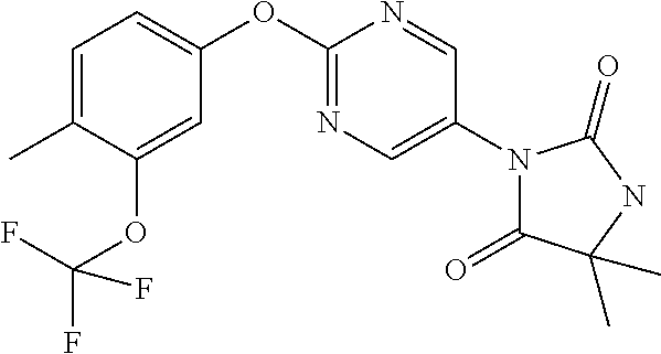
C1(C)=CC=C(OC2=NC=C(N3C(=O)C(C)(C)NC3=O)C=N2)C=C1OC(F)(F)F
